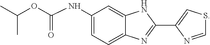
C1(NC(OC(C)C)=O)=CC=C2C(=C1)NC(C1=CSC=N1)=N2
